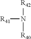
[R42]N([R40])[R41]
